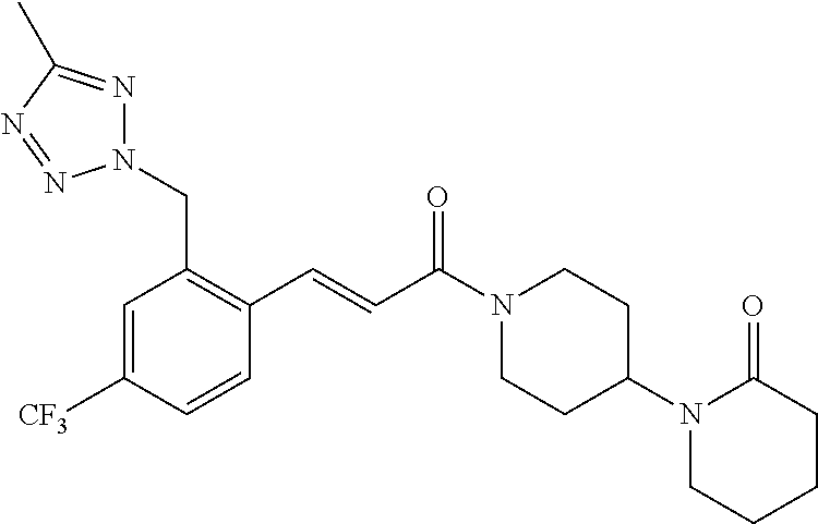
N1(CC2=C(C=CC(N3CCC(N4CCCCC4=O)CC3)=O)C=CC([CF3])=C2)N=C(C)N=N1
